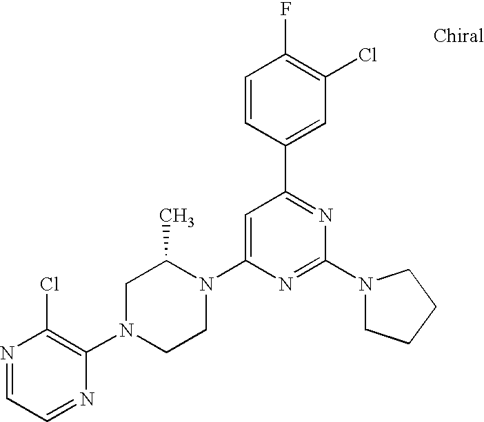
N1=CC=NC(N2CCN(C3=CC(C4=CC(Cl)=C(F)C=C4)=NC(N4CCCC4)=N3)C(C)C2)=C1Cl
